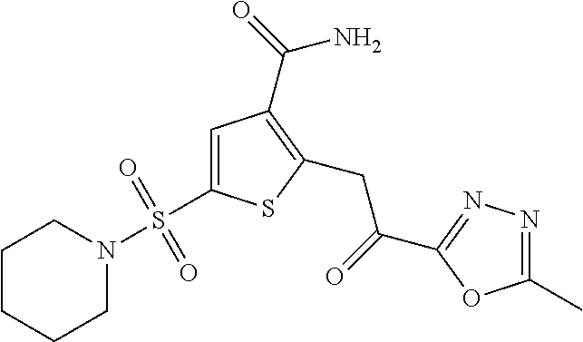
C1=C(S(N2CCCCC2)(=O)=O)SC(CC(=O)C2=NN=C(C)O2)=C1C(=O)N
